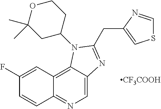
C1(F)=CC2=C3C(=CN=C2C=C1)N=C(CC1=CSC=N1)N3C1CCOC(C)(C)C1.[CF3COOH]
